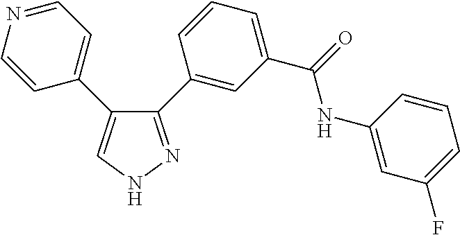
C1=CN=CC=C1C1=CNN=C1C1=CC(C(=O)NC2=CC(F)=CC=C2)=CC=C1
